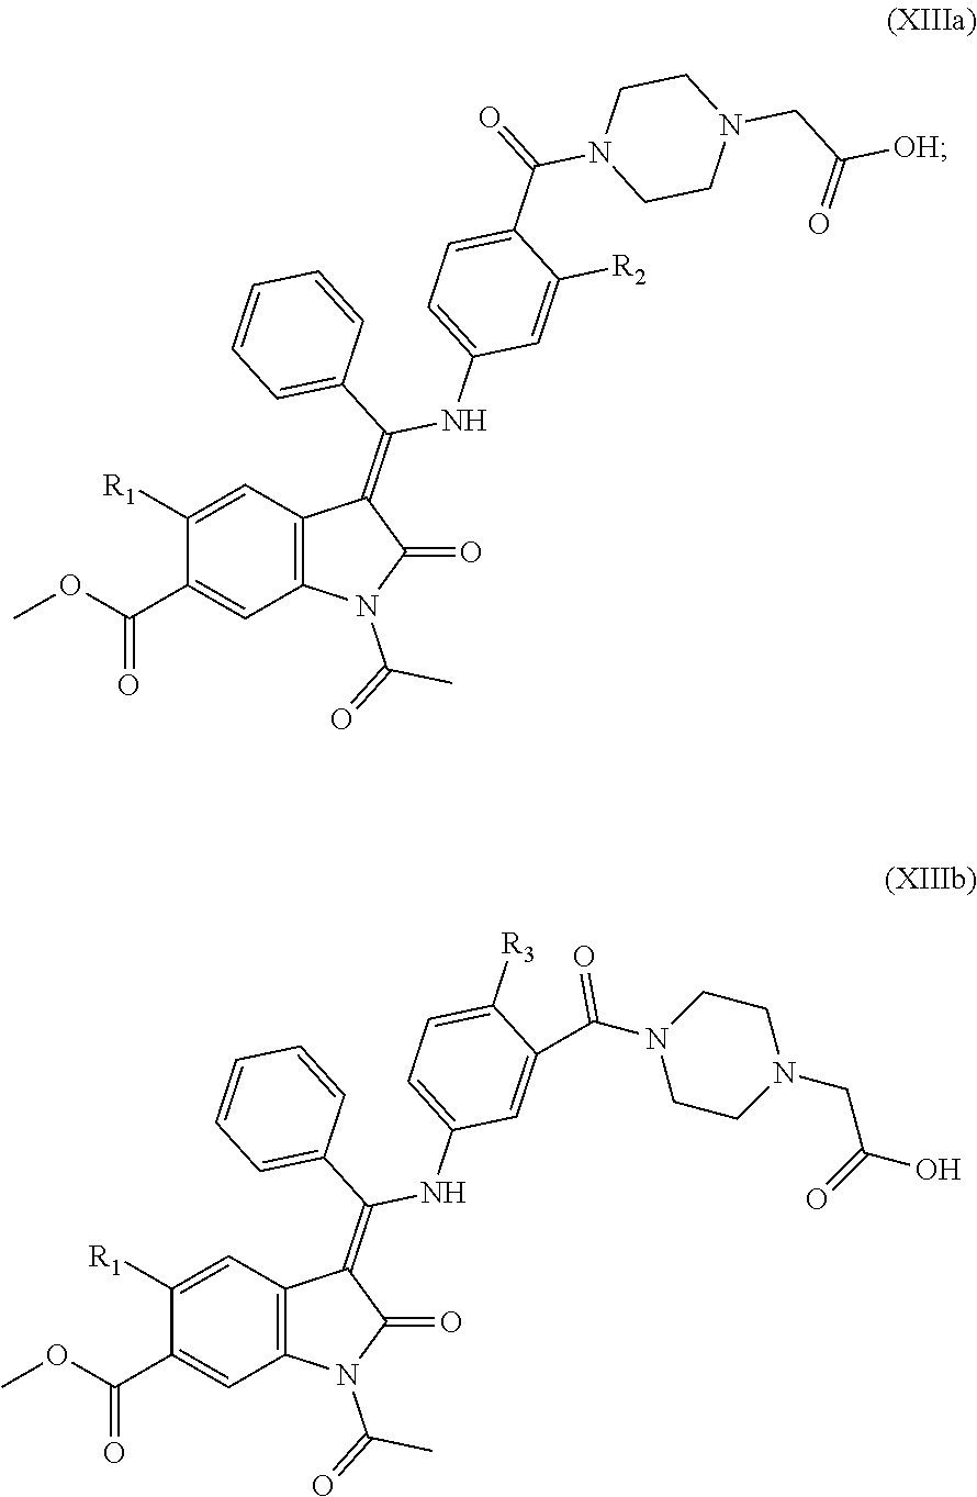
C1=C([R1])C(C(OC)=O)=CC2=C1C(=C(C1=CC=CC=C1)NC1=CC=C(C(N3CCN(CC([OH])=O)CC3)=O)C([R2])=C1)C(=O)N2C(=O)C.C1=C([R1])C(C(OC)=O)=CC2=C1C(=C(C1=CC=CC=C1)NC1=CC=C([R3])C(C(N3CCN(CC(=O)O)CC3)=O)=C1)C(=O)N2C(=O)C
